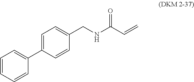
C1=C(C2=CC=CC=C2)C=CC(CNC(C=C)=O)=C1
